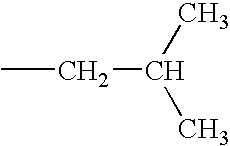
C(C(C)C)C
